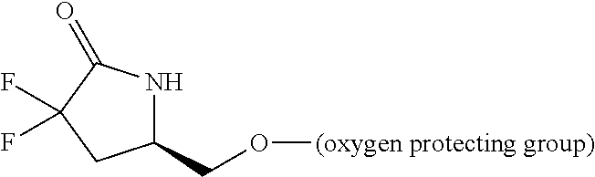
C1(CO[(oxygen protecting group)])NC(=O)C(F)(F)C1
